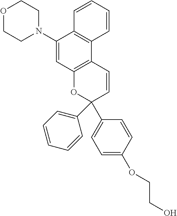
C1(N2CCOCC2)=CC2=C(C3=C1C=CC=C3)C=CC(C1=CC=C(OCCO)C=C1)(C1=CC=CC=C1)O2
